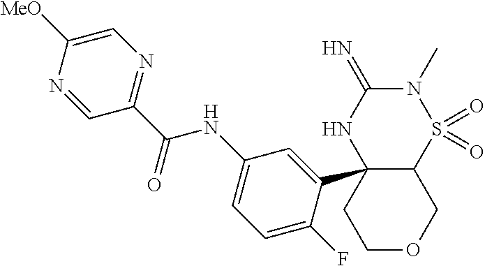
C12S(=O)(=O)N(C)C(=N)NC1(C1=CC(NC(C3=NC=C([MeO])N=C3)=O)=CC=C1F)CCOC2
